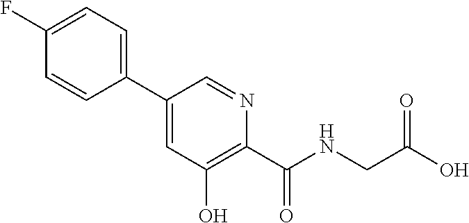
C1(C2=CC=C(F)C=C2)=CC(O)=C(C(NCC(O)=O)=O)N=C1
